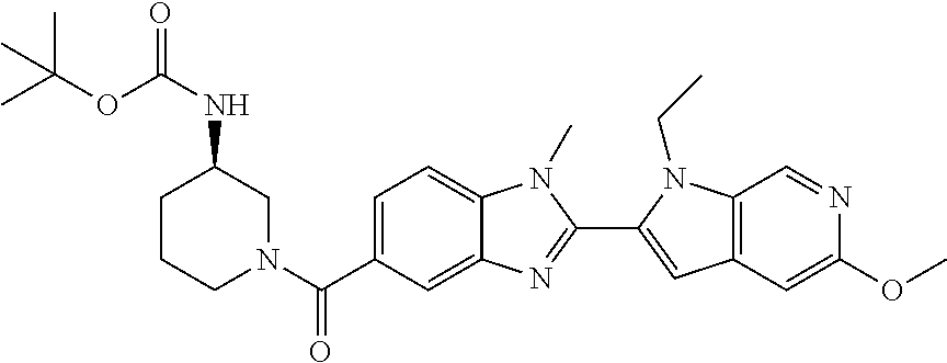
C1CCN(C(C2=CC=C3C(=C2)N=C(C2=CC4=C(N2CC)C=NC(OC)=C4)N3C)=O)CC1NC(=O)OC(C)(C)C
